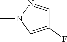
C1(F)=CN(C)N=C1
